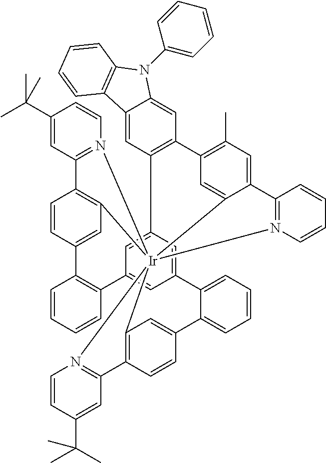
C12=C3C=CC(=C1)C1=CC=CC=C1C1=CC4=CC(=C1)C1=C(C=CC=C1)C1=CC5=C(C=C1)C1=N([Ir]256(C2=CC(=C(C)C=C2C2=N6C=CC=C2)C2=C4C=C4C(=C2)N(C2=CC=CC=C2)C2=C4C=CC=C2)N2=C3C=C(C(C)(C)C)C=C2)C=CC(C(C)(C)C)=C1
